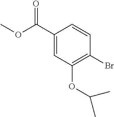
C1=C(C(OC)=O)C=CC(Br)=C1OC(C)C
